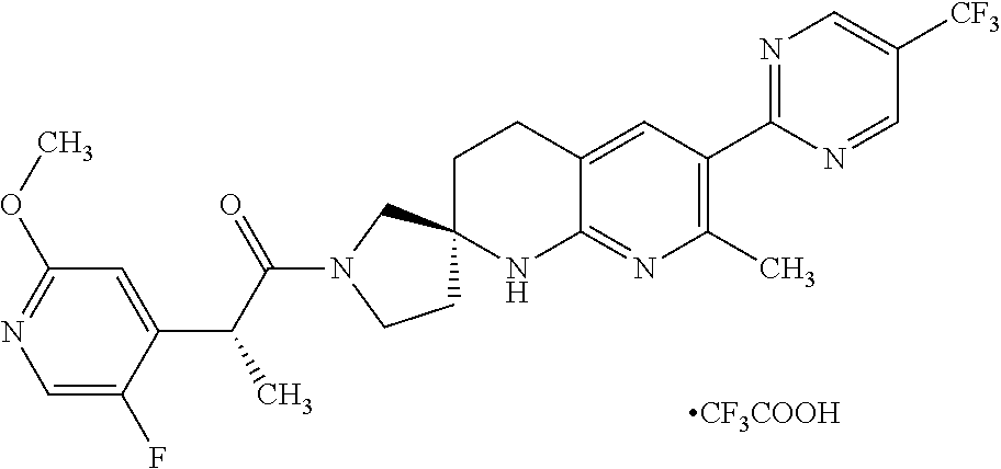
C1=C(F)C(C(C(N2CCC3(C2)CCC2=CC(C4=NC=C([CF3])C=N4)=C(C)N=C2N3)=O)C)=CC(OC)=N1.[CF3COOH]
